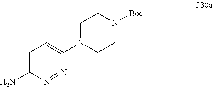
C1=C(N)N=NC(N2CCN([Boc])CC2)=C1
